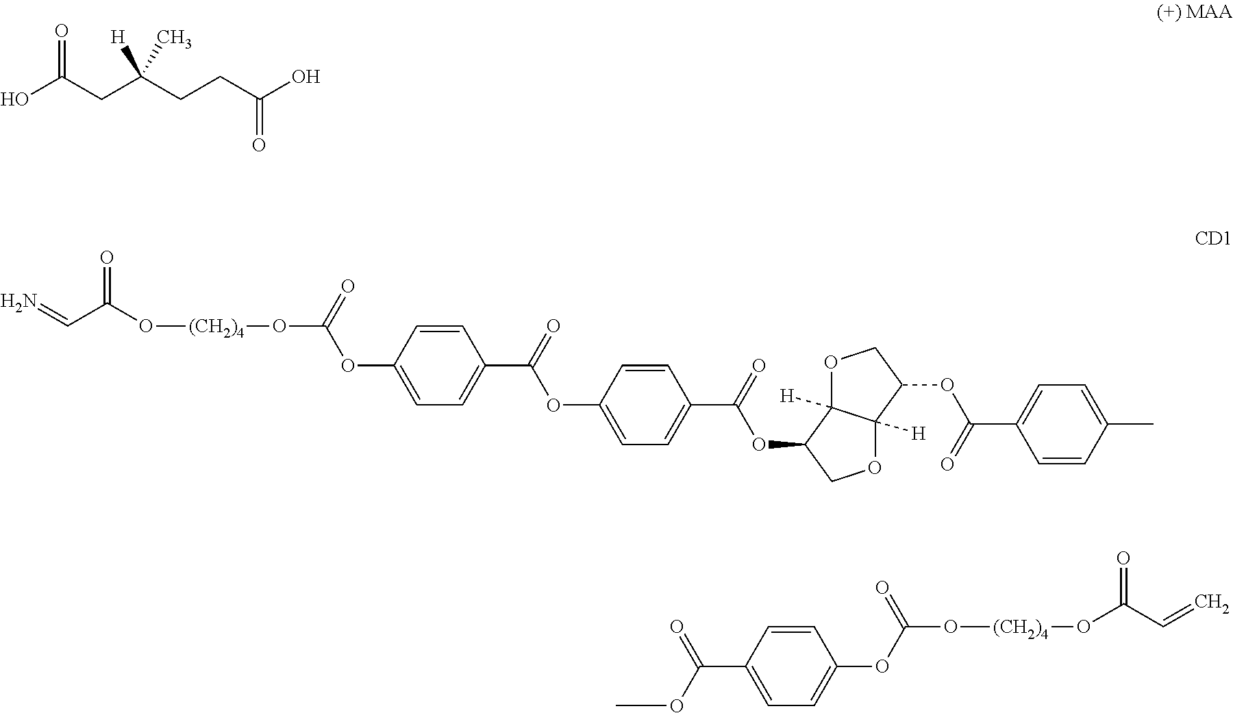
O=C(CC(CCC(O)=O)(C)[H])O.N=CC(O[(CH2)4]OC(OC1=CC=C(C(OC2=CC=C(C(OC3C4([H])C([H])(OC3)C(OC(=O)C3=CC=C(C)C=C3)CO4)=O)C=C2)=O)C=C1)=O)=O.O(C(=O)C1=CC=C(OC(O[(CH2)4]OC(C=C)=O)=O)C=C1)C
